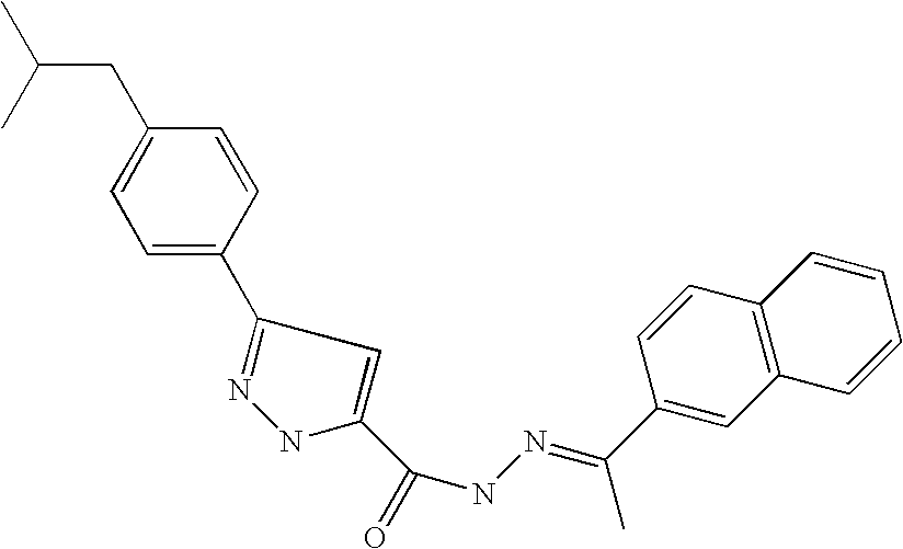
CC(CC1=CC=C(C2=NNC(C(NN=C(C3=CC4=C(C=C3)C=CC=C4)C)=O)=C2)C=C1)C
